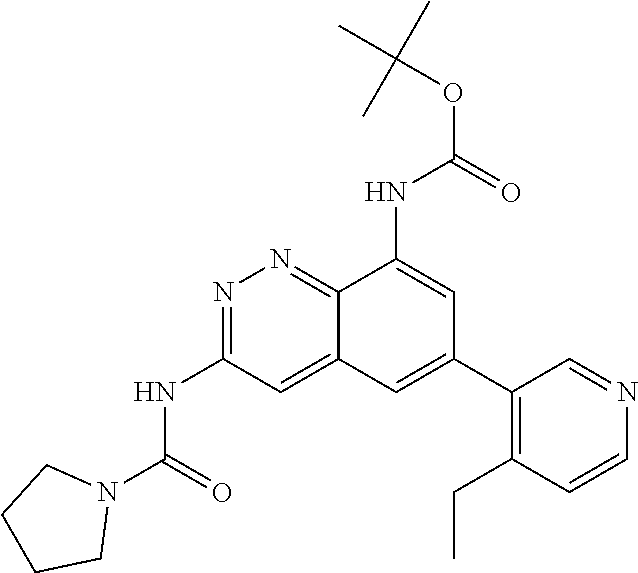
N1=C(NC(=O)N2CCCC2)C=C2C(=N1)C(NC(OC(C)(C)C)=O)=CC(C1=C(CC)C=CN=C1)=C2
